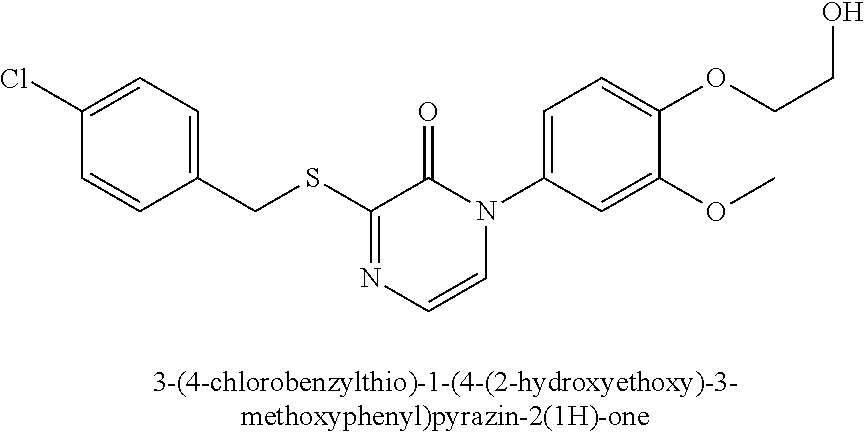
C1(CSC2=NC=CN(C3=CC=C(OCCO)C(OC)=C3)C2=O)=CC=C(Cl)C=C1
